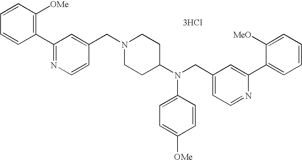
C1=CC=CC([OMe])=C1C1=NC=CC(CN2CCC(N(CC3=CC=NC(C4=CC=CC=C4[MeO])=C3)C3=CC=C([OMe])C=C3)CC2)=C1.[3HCl]
